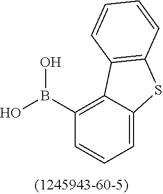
C1=C2C(=C(B(O)O)C=C1)C1=C(S2)C=CC=C1
